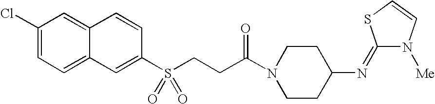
C1(Cl)=CC=C2C(=C1)C=CC(S(CCC(N1CCC(N=C3SC=CN3[Me])CC1)=O)(=O)=O)=C2
